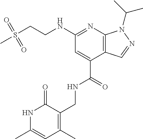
C(C1=CC(NCCS(C)(=O)=O)=NC2=C1C=NN2C(C)C)(=O)NCC1=C(C)C=C(C)NC1=O
